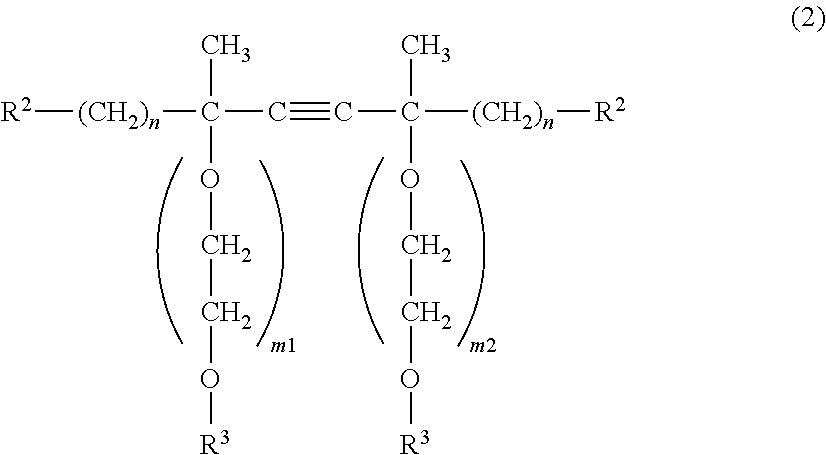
[R2][(CH2)n]C(C#CC([(CH2)n][R2])(C)OCCO[R3])(C)OCCO[R3]
